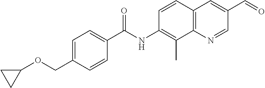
C1(OCC2=CC=C(C(NC3=C(C)C4=C(C=C3)C=C(C=O)C=N4)=O)C=C2)CC1
